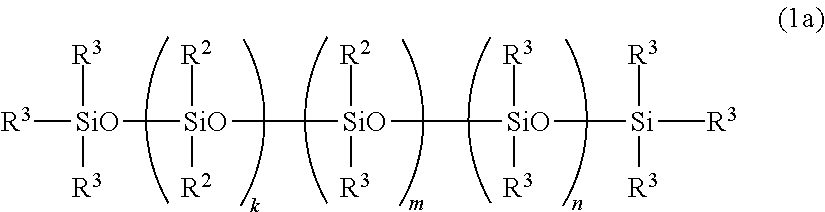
[R3][SiO]([R3])([R3])[SiO]([R2])([R2])[SiO]([SiO]([R3])([R3])[Si]([R3])(C)([R3])[R3])([R3])[R2]
